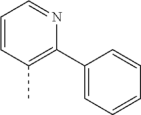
C1=CC(C)=C(C2=CC=CC=C2)N=C1
